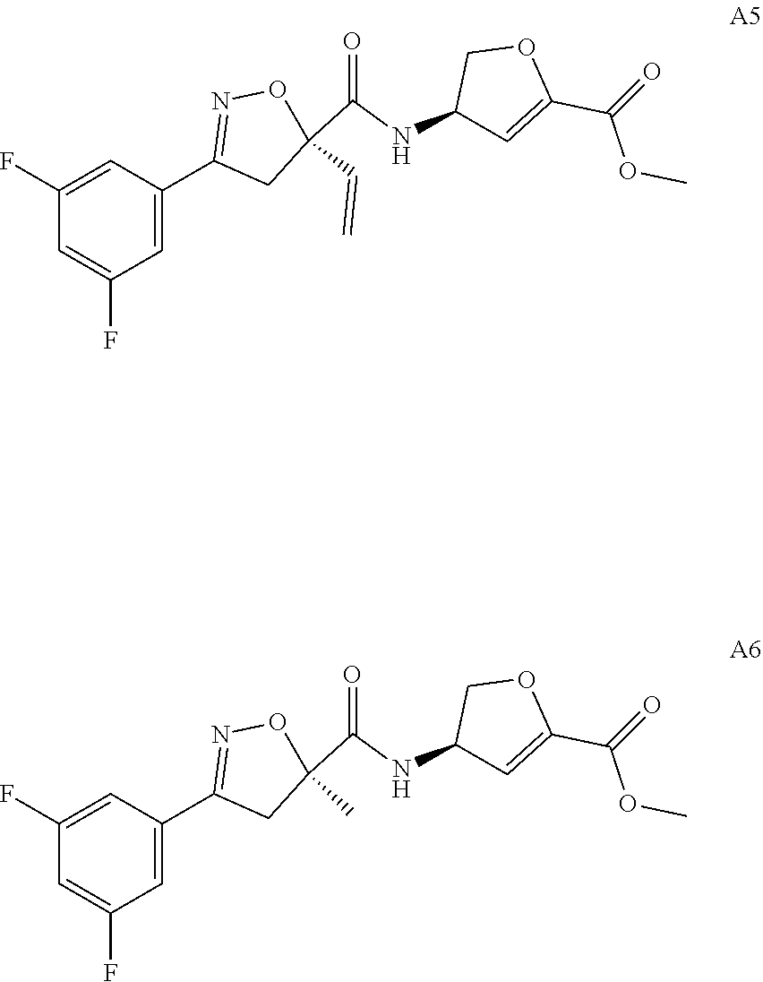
N1=C(C2=CC(F)=CC(F)=C2)CC(C=C)(C(NC2C=C(C(=O)OC)OC2)=O)O1.N1=C(C2=CC(F)=CC(F)=C2)CC(C)(C(NC2C=C(C(=O)OC)OC2)=O)O1
